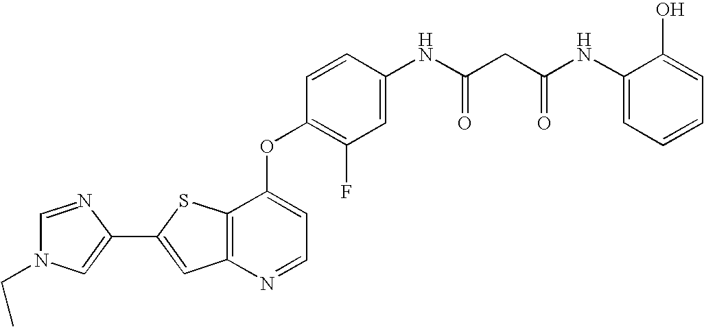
C12=C(SC(C3=CN(CC)C=N3)=C1)C(OC1=C(F)C=C(NC(CC(NC3=CC=CC=C3O)=O)=O)C=C1)=CC=N2
